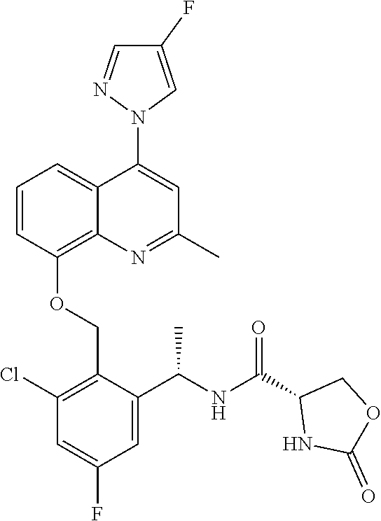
C1=CC(OCC2=C(Cl)C=C(F)C=C2C(NC(C2NC(=O)OC2)=O)C)=C2C(=C1)C(N1C=C(F)C=N1)=CC(C)=N2
